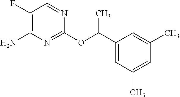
C1(F)=C(N)N=C(OC(C2=CC(C)=CC(C)=C2)C)N=C1
